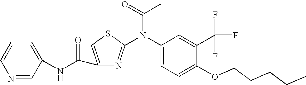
C1=CC=C(NC(=O)C2=CSC(N(C3=CC=C(OCCCCC)C(C(F)(F)F)=C3)C(=O)C)=N2)C=N1
